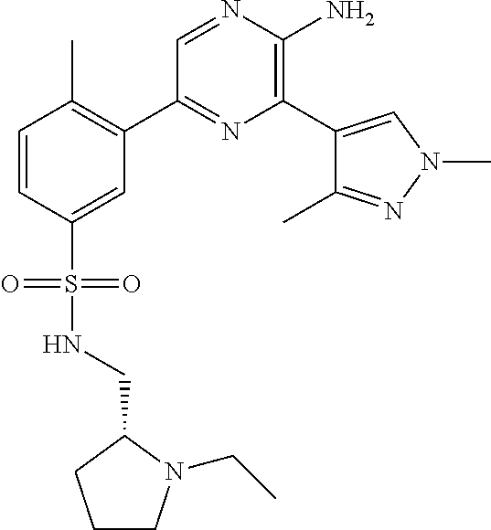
C1(C2=C(C)C=CC(S(=O)(=O)NCC3CCCN3CC)=C2)=NC(C2=CN(C)N=C2C)=C(N)N=C1
